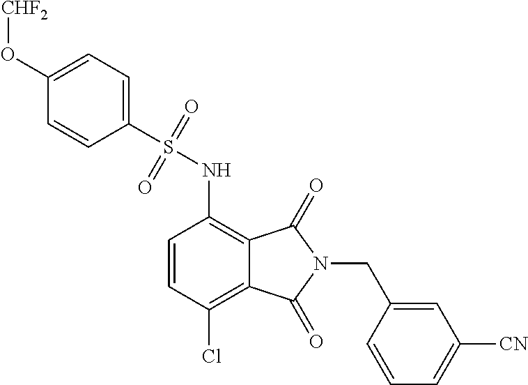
C1=CC(Cl)=C2C(=C1NS(C1=CC=C(O[CHF2])C=C1)(=O)=O)C(=O)N(CC1=CC([CN])=CC=C1)C2=O
